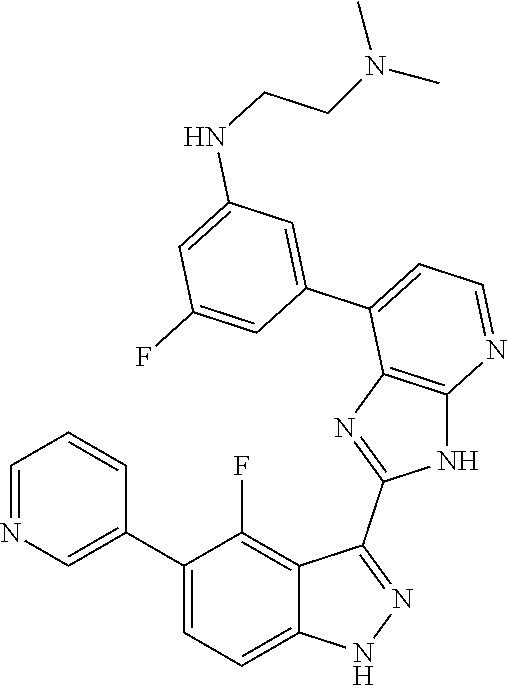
C1=NC=C(C2=CC=C3C(=C2F)C(C2=NC4=C(N2)N=CC=C4C2=CC(NCCN(C)C)=CC(F)=C2)=NN3)C=C1
